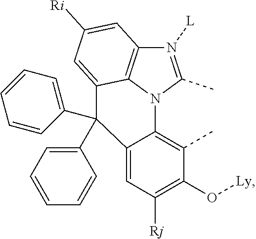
C12=C(C)C(O[Ly])=C([Rj])C=C1C(C1=CC=CC=C1)(C1=CC=CC=C1)C1=CC([Ri])=CC3=C1N2C(C)=N3[L]
